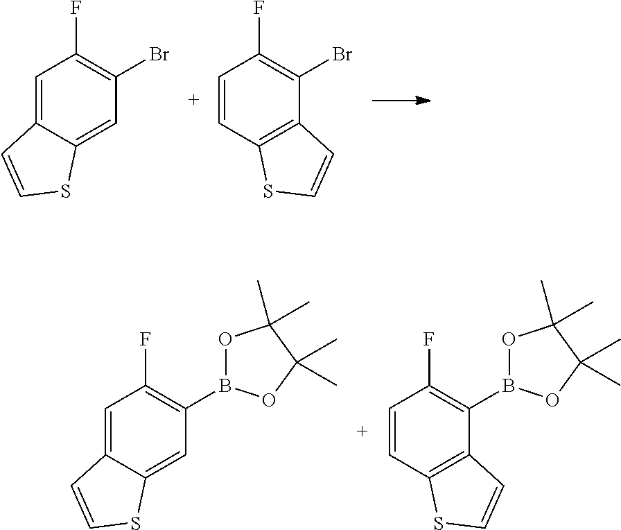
C1=C2C(=CC(B3OC(C)(C)C(C)(C)O3)=C1F)SC=C2.C1=CC2=C(C(B3OC(C)(C)C(C)(C)O3)=C1F)C=CS2.C1=C2C(=CC(Br)=C1F)SC=C2.C1=CC2=C(C(Br)=C1F)C=CS2
